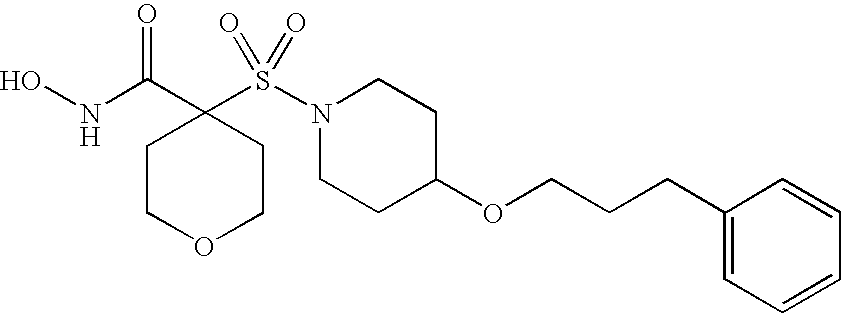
ONC(C1(S(N2CCC(OCCCC3=CC=CC=C3)CC2)(=O)=O)CCOCC1)=O
